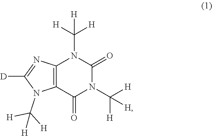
C12=C(C(=O)N(C([H])([H])[H])C(=O)N1C([H])([H])[H])N(C([H])([H])[H])C([D])=N2
